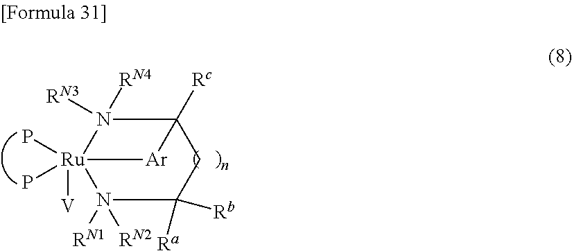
N1([RN1])([RN2])C([Rb])([Ra])CC2([Rc])N([RN4])([RN3])[Ru]1([V])(P)(P)[Ar]2
